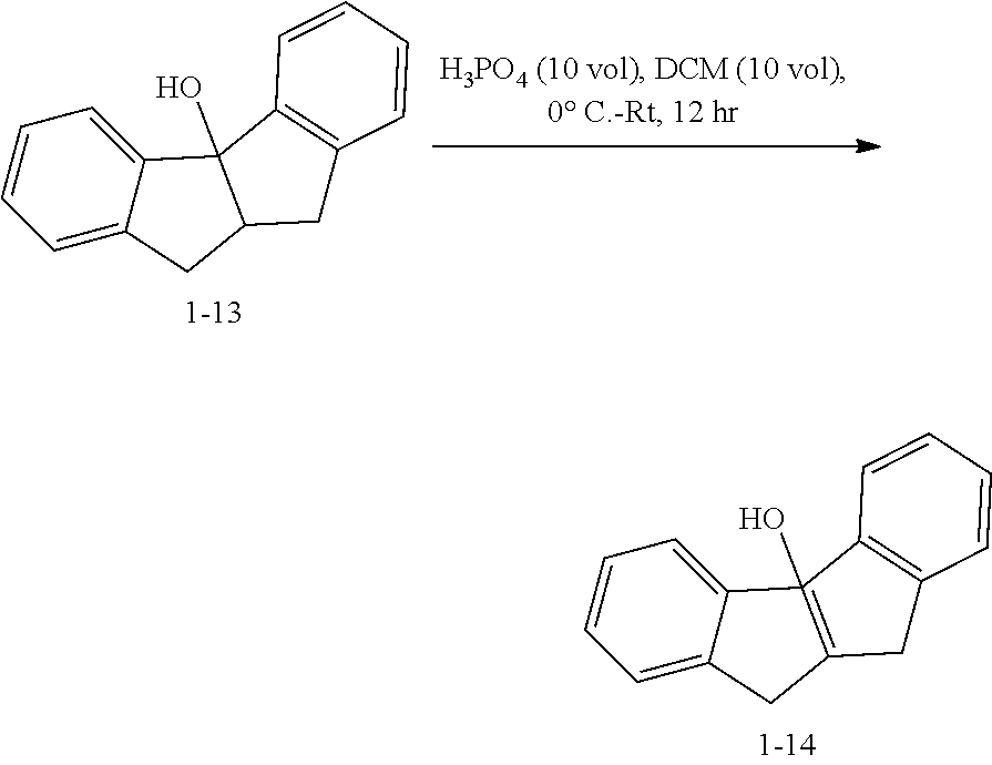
C1=C2C(=CC=C1)C1(O)C(C2)CC2=C1C=CC=C2.C1=C2C(=CC=C1)C1(O)=C(C2)CC2=C1C=CC=C2
